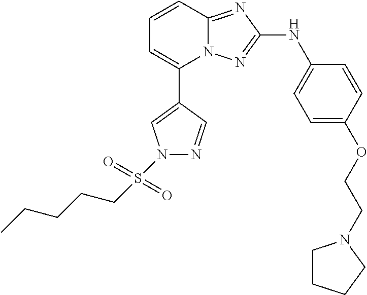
C1=CC2=NC(NC3=CC=C(OCCN4CCCC4)C=C3)=NN2C(C2=CN(S(CCCCC)(=O)=O)N=C2)=C1
